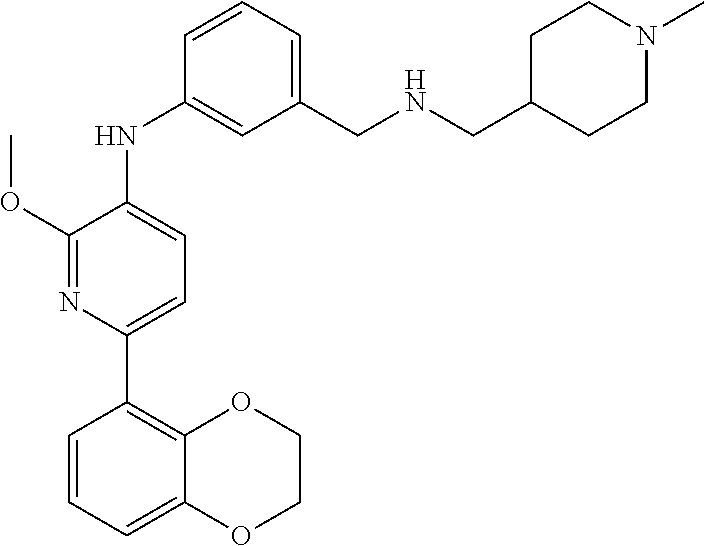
C1COC2=CC=CC(C3=CC=C(NC4=CC(CNCC5CCN(C)CC5)=CC=C4)C(OC)=N3)=C2O1
